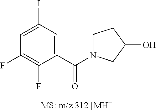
C1=C(C(N2CCC(O)C2)=O)C(F)=C(F)C=C1I
